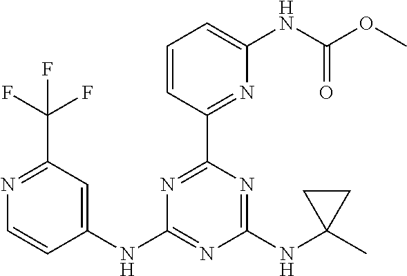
N1=C(C(F)(F)F)C=C(NC2=NC(NC3(C)CC3)=NC(C3=NC(NC(OC)=O)=CC=C3)=N2)C=C1
